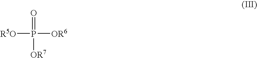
P(=O)([OR7])([R5O])[OR6]
